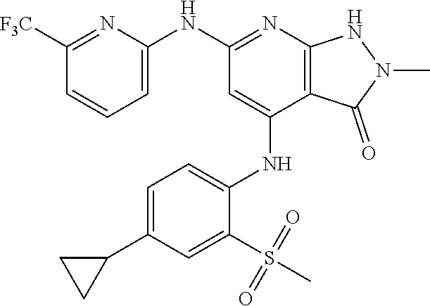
C1(NC2=NC3=C(C(NC4=CC=C(C5CC5)C=C4S(C)(=O)=O)=C2)C(=O)N(C)N3)=CC=CC([F3C])=N1
